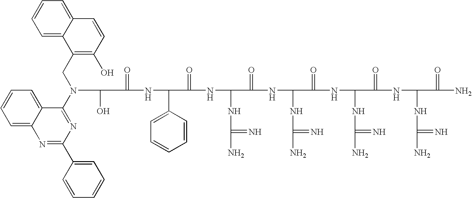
OC(C(=O)NC(C1=CC=CC=C1)C(=O)NC(NC(N)=N)C(=O)NC(NC(N)=N)C(=O)NC(NC(N)=N)C(=O)NC(NC(N)=N)C(=O)N)N(C1=NC(C2=CC=CC=C2)=NC2=CC=CC=C12)CC1=C(O)C=CC2=CC=CC=C12
